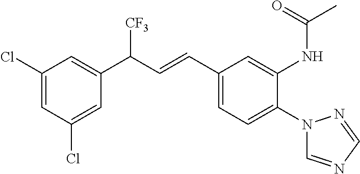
C1(Cl)=CC(Cl)=CC(C([CF3])C=CC2=CC=C(N3C=NC=N3)C(NC(C)=O)=C2)=C1
